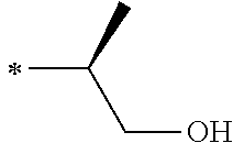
C(CO)(C)C
